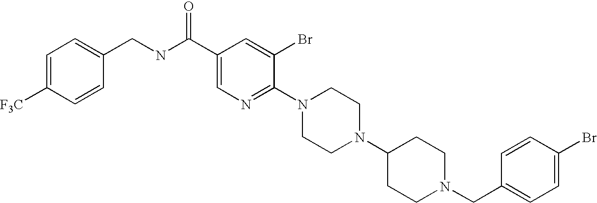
C1(Br)=CC=C(CN2CCC(N3CCN(C4=NC=C(C(NCC5=CC=C([F3C])C=C5)=O)C=C4Br)CC3)CC2)C=C1
